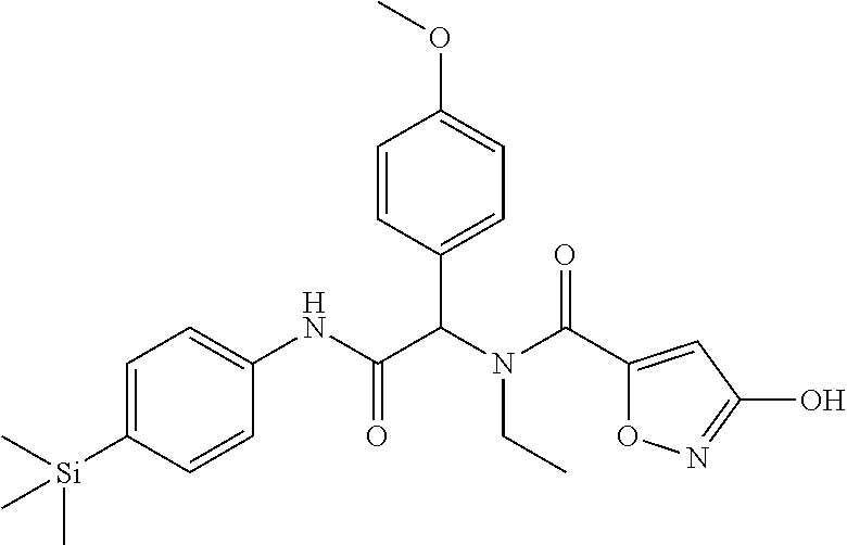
C1=C([Si](C)(C)C)C=CC(NC(C(N(C(=O)C2=CC(O)=NO2)CC)C2=CC=C(OC)C=C2)=O)=C1
